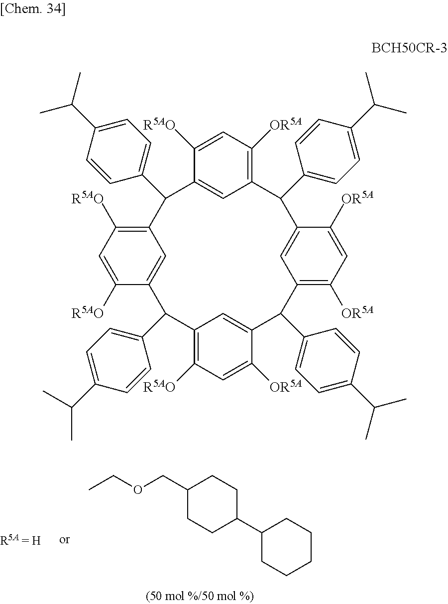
CCOCC1CCC(C2CCCCC2)CC1.[R5A = H].C12=C([R5AO])C=C([R5AO])C(=C1)C(C1=CC=C(C(C)C)C=C1)C1=C([R5AO])C=C([OR5A])C(=C1)C(C1=CC=C(C(C)C)C=C1)C1=C([OR5A])C=C([OR5A])C(=C1)C(C1=CC=C(C(C)C)C=C1)C1=C([OR5A])C=C([R5AO])C(=C1)C2C1=CC=C(C(C)C)C=C1
